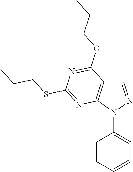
C1=CC=CC=C1N1N=CC2=C1N=C(SCCC)N=C2OCCC
